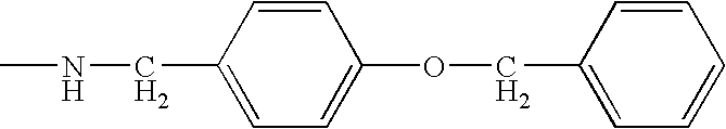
C1=CC(CNC)=CC=C1OCC1=CC=CC=C1
